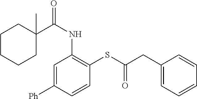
C1=C([Ph])C=CC(SC(CC2=CC=CC=C2)=O)=C1NC(=O)C1(C)CCCCC1
